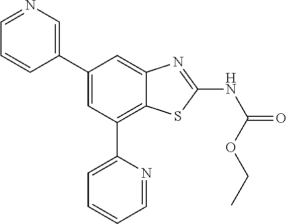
C1(C2=CN=CC=C2)=CC(C2=CC=CC=N2)=C2C(=C1)N=C(NC(OCC)=O)S2
